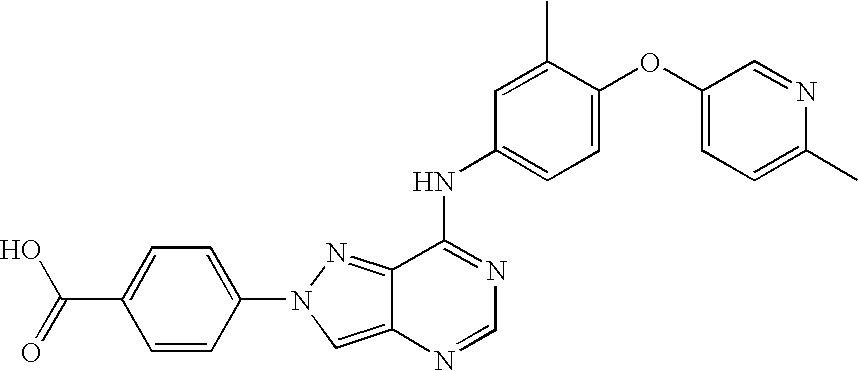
C1=CC(N2N=C3C(NC4=CC=C(OC5=CC=C(C)N=C5)C(C)=C4)=NC=NC3=C2)=CC=C1C(O)=O
